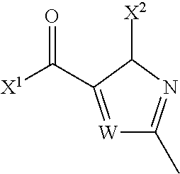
[W]1=C(C([X1])=O)C([X2])N=C1C
